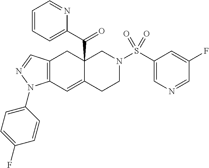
C12=C(C=C3C(C(C4=CC=CC=N4)=O)(C1)CN(S(C1=CN=CC(F)=C1)(=O)=O)CC3)N(C1=CC=C(F)C=C1)N=C2
